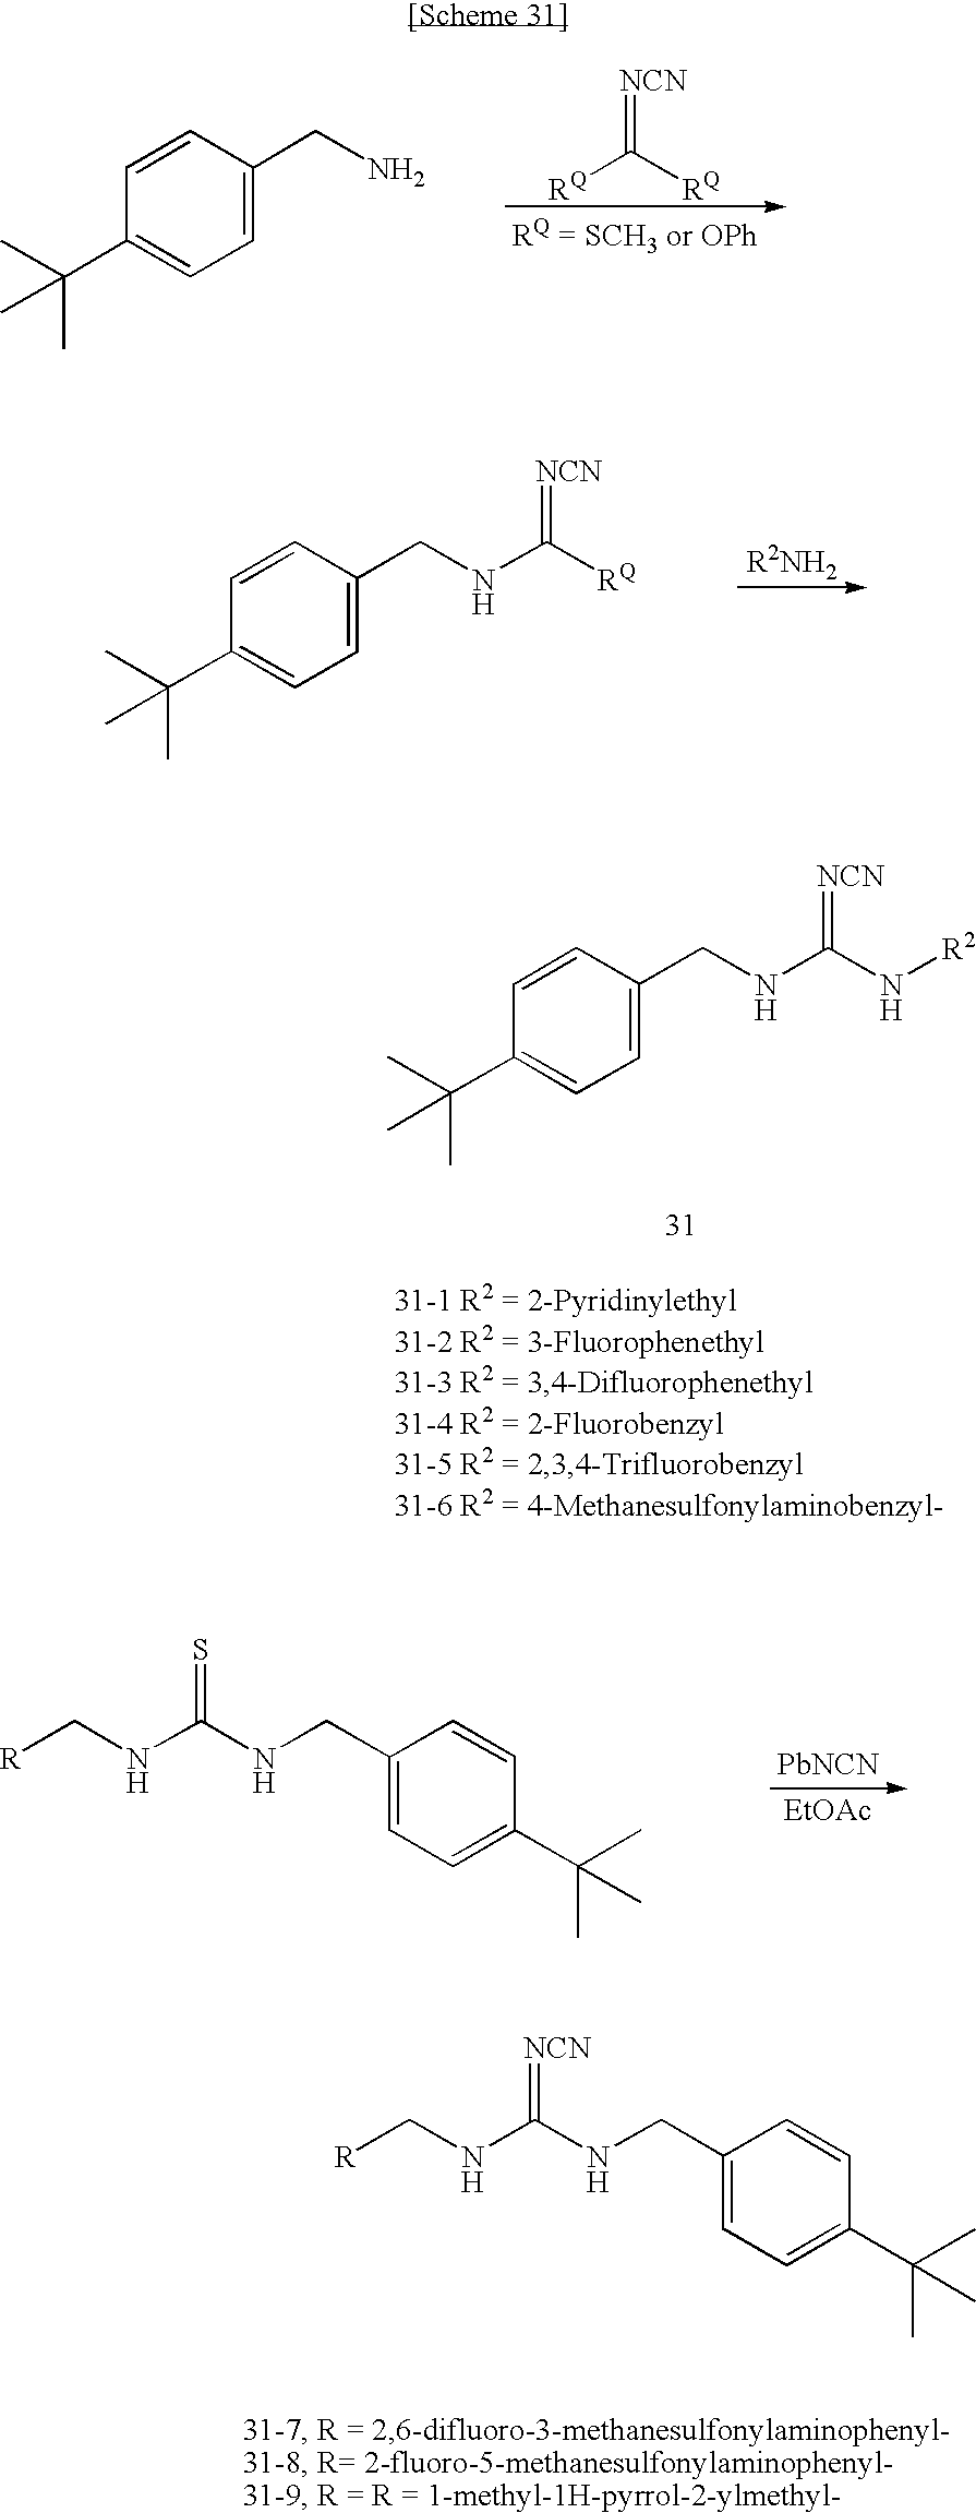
C1=CC(CN)=CC=C1C(C)(C)C.[RQ]C([RQ])=[NCN].C1=CC(CNC([RQ])=[NCN])=CC=C1C(C)(C)C.C1=CC(CNC(N[R2])=[NCN])=CC=C1C(C)(C)C.[R]CNC(NCC1=CC=C(C(C)(C)C)C=C1)=S.[PbNCN].[EtOAc].[R]CNC(NCC1=CC=C(C(C)(C)C)C=C1)=[NCN]
